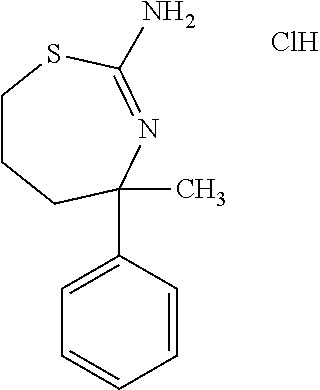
C1=C(C2(C)CCCSC(N)=N2)C=CC=C1.Cl
